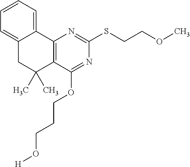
C1=CC=C2C(=C1)CC(C)(C)C1=C2N=C(SCCOC)N=C1OCCCO[H]
